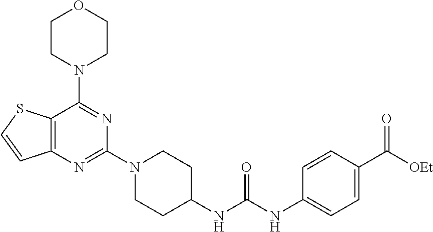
C12=C(N=C(N3CCC(NC(NC4=CC=C(C([OEt])=O)C=C4)=O)CC3)N=C1N1CCOCC1)C=CS2
